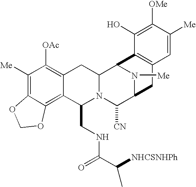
C1([Me])=C2C(=C3C(=C1[OAc])CC1N(C3CNC(C(C)[NHCSNHPh])=O)C([CN])C3N([Me])C1C1=C(C3)C=C([Me])C([OMe])=C1O)OCO2
